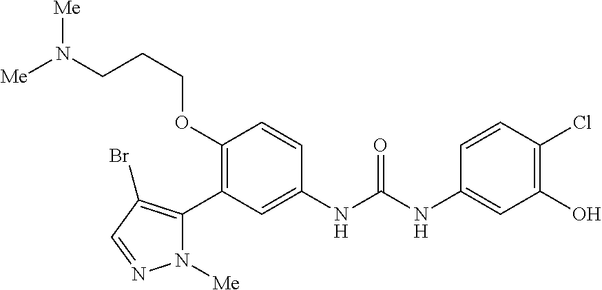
C1(OCCCN([Me])[Me])=C(C2=C(Br)C=NN2[Me])C=C(NC(=O)NC2=CC(O)=C(Cl)C=C2)C=C1
